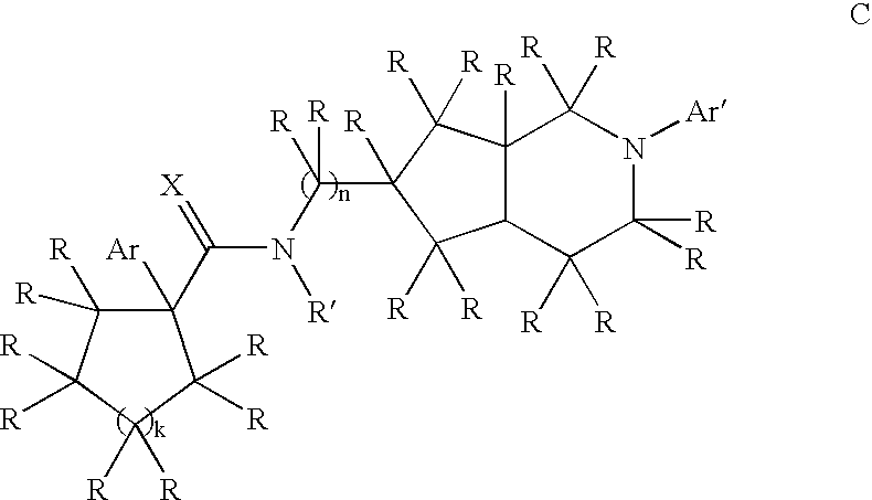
C1(C(=[X])N([R])C([R])([R])C2([R])C([R])([R])C3([R])C(C([R])([R])C([R])([R])N([Ar])C3([R])[R])C2([R])[R])([Ar])C([R])([R])C([R])([R])C([R])([R])C1([R])[R]
